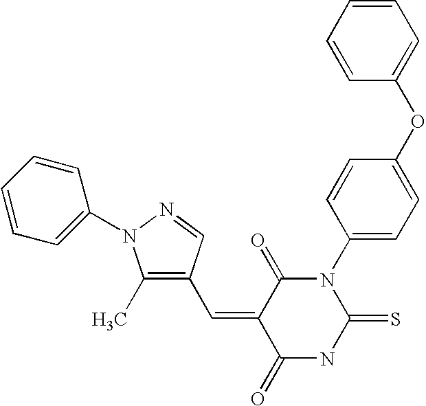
C1=CC=CC(OC2=CC=C(N3C(=O)C(=CC4=C(C)N(C5=CC=CC=C5)N=C4)C(=O)NC3=S)C=C2)=C1
